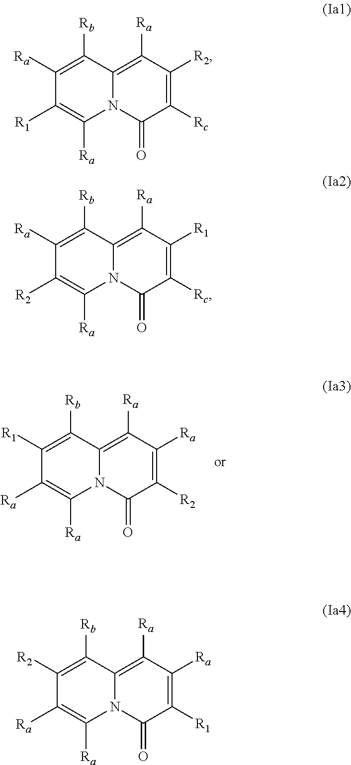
C1([R1])=C([Rb])C2=C([Ra])C([Ra])=C([R2])C(=O)N2C([Ra])=C1[Ra].C1([Ra])=C([Rb])C2=C([Ra])C([R2])=C([Rc])C(=O)N2C([Ra])=C1[R1].C1([Ra])=C([Rb])C2=C([Ra])C([R1])=C([Rc])C(=O)N2C([Ra])=C1[R2].C1([R2])=C([Rb])C2=C([Ra])C([Ra])=C([R1])C(=O)N2C([Ra])=C1[Ra]
